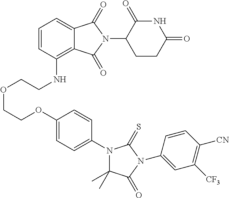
C(OCCNC1=C2C(=CC=C1)C(=O)N(C1CCC(=O)NC1=O)C2=O)COC1=CC=C(N2C(C)(C)C(=O)N(C3=CC([CF3])=C([CN])C=C3)C2=S)C=C1
